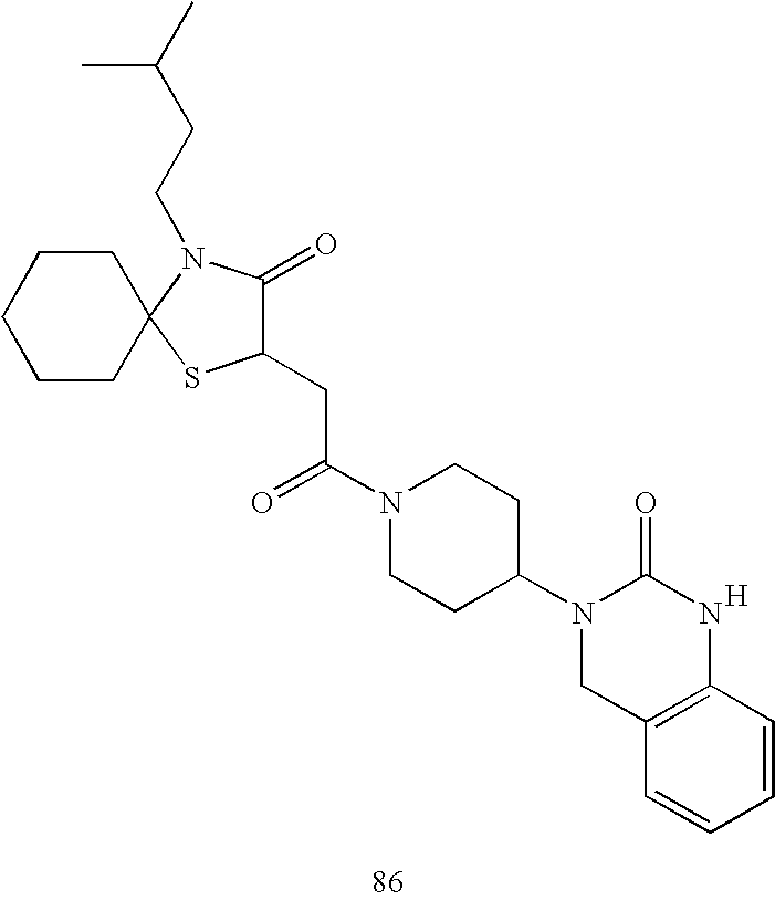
C1(CC(N2CCC(N3CC4=C(NC3=O)C=CC=C4)CC2)=O)C(=O)N(CCC(C)C)C2(S1)CCCCC2.[H]
